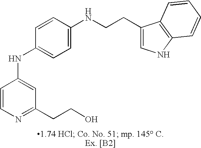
C1=CN=C(CCO)C=C1NC1=CC=C(NCCC2=CNC3=C2C=CC=C3)C=C1
